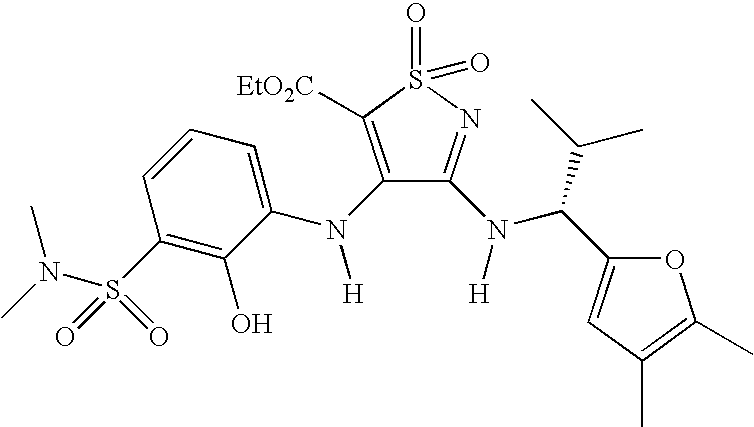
N(S(C1=C(O)C(N([H])C2=C([EtO2C])S(=O)(=O)N=C2N(C(C(C)C)C2=CC(C)=C(C)O2)[H])=CC=C1)(=O)=O)(C)C
